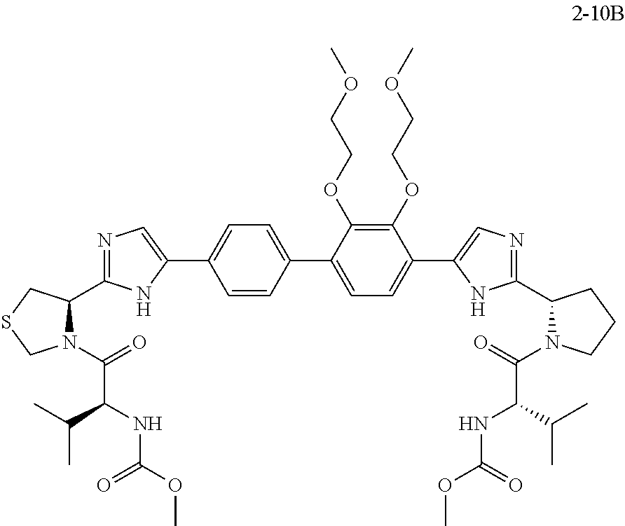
C1(OCCOC)=C(OCCOC)C(C2=CC=C(C3=CN=C(C4N(C(=O)C(NC(OC)=O)C(C)C)CSC4)N3)C=C2)=CC=C1C1=CN=C(C2CCCN2C(=O)C(NC(OC)=O)C(C)C)N1
